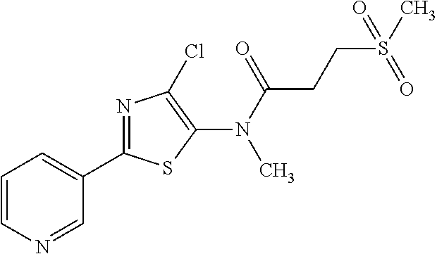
C1=CN=CC(C2=NC(Cl)=C(N(C(=O)CCS(=O)(C)=O)C)S2)=C1
